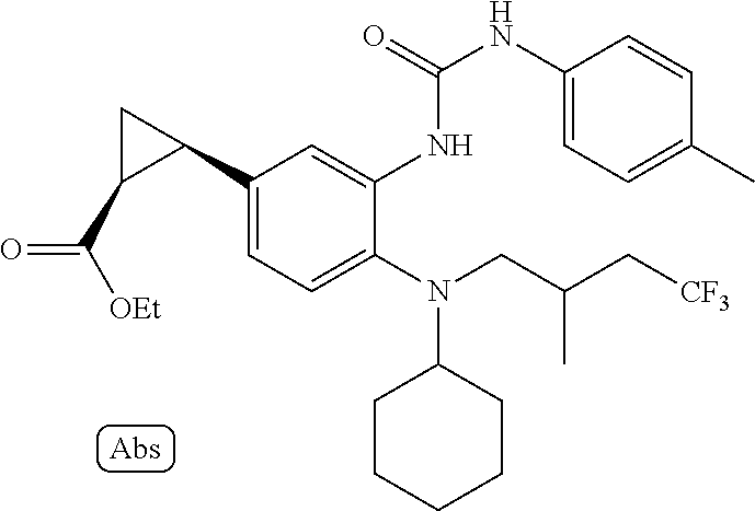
C1(N(CC(C[CF3])C)C2CCCCC2)=CC=C(C2CC2C([OEt])=O)C=C1NC(NC1=CC=C(C)C=C1)=O
